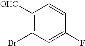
C1([OHC])=C(Br)C=C(F)C=C1
